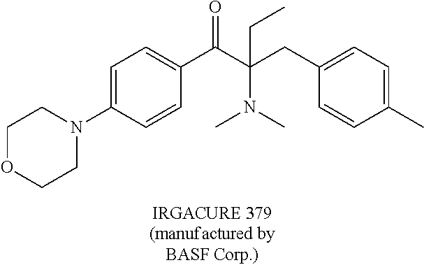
C1=C(N2CCOCC2)C=CC(C(C(CC2=CC=C(C)C=C2)(CC)N(C)C)=O)=C1
